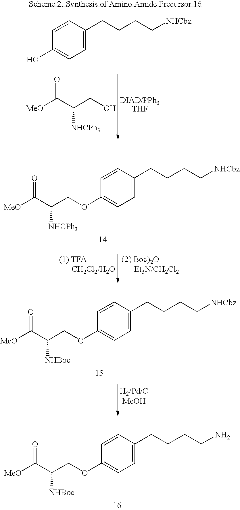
C1=C(CCCC[NHCbz])C=CC(O)=C1.[MeO]C(C(CO)[NHCPh3])=O.C1=C(CCCC[NHCbz])C=CC(OCC(C([MeO])=O)[NHCPh3])=C1.C1=C(CCCC[NHCbz])C=CC(OCC(C([MeO])=O)[NHBoc])=C1.C1=C(CCCCN)C=CC(OCC(C([MeO])=O)[NHBoc])=C1
